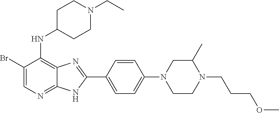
C1(Br)=CN=C2C(=C1NC1CCN(CC)CC1)N=C(C1=CC=C(N3CC(C)N(CCCOC)CC3)C=C1)N2
